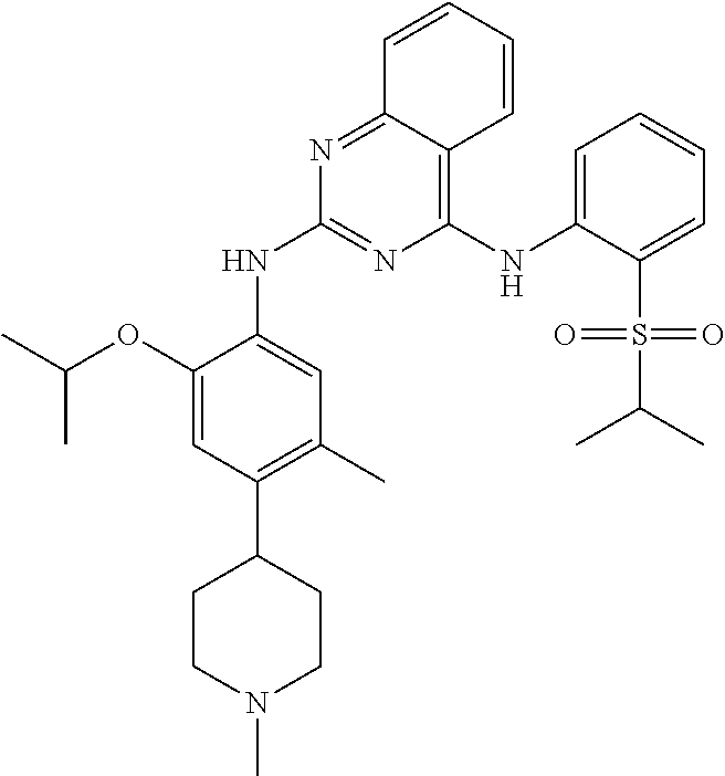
C1(NC2=CC=CC=C2S(=O)(C(C)C)=O)=C2C(=NC(NC3=CC(C)=C(C4CCN(C)CC4)C=C3OC(C)C)=N1)C=CC=C2
